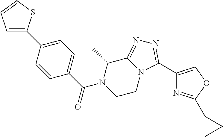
C1(C2=CC=CS2)=CC=C(C(N2CCN3C(=NN=C3C3=COC(C4CC4)=N3)C2C)=O)C=C1
